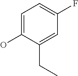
C1=C(O)C(CC)=CC(F)=C1
